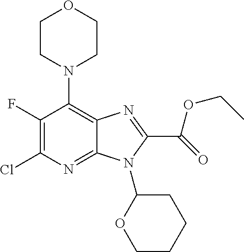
C1(F)=C(Cl)N=C2C(=C1N1CCOCC1)N=C(C(OCC)=O)N2C1OCCCC1
